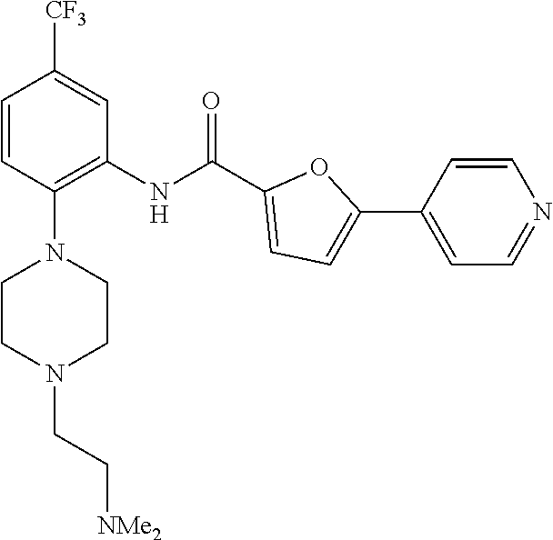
C1=CC(N2CCN(CC[NMe2])CC2)=C(NC(C2=CC=C(C3=CC=NC=C3)O2)=O)C=C1[CF3]
